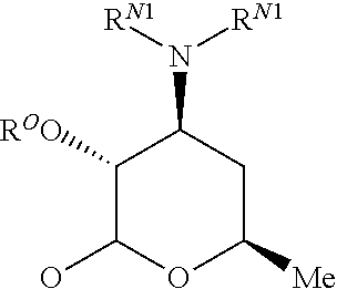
C1([ROO])C(O)OC([Me])CC1N([RN1])[RN1]
